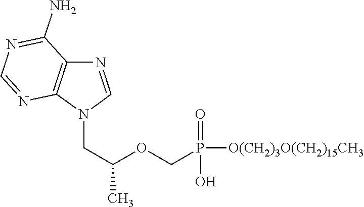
N1(CC(C)OCP([O(CH2)3O(CH2)15CH3])(=O)O)C=NC2=C1N=CN=C2N
